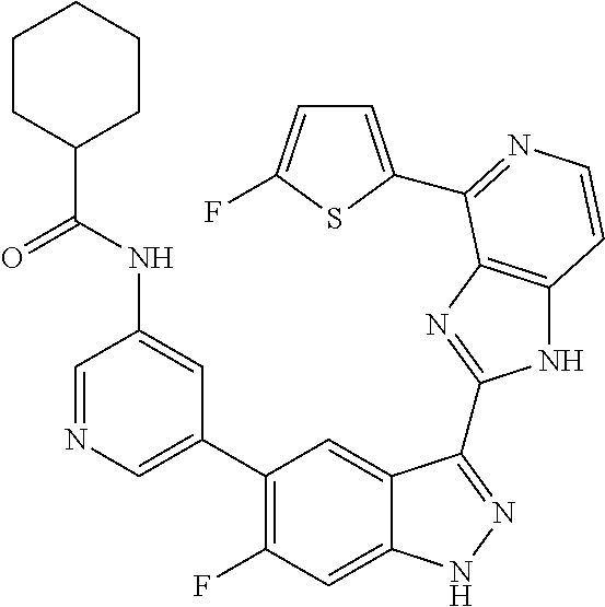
C1=C(C2=C(F)C=C3C(=C2)C(C2=NC4=C(N2)C=CN=C4C2=CC=C(F)S2)=NN3)C=C(NC(C2CCCCC2)=O)C=N1
